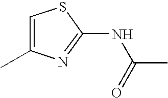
C1=C(C)N=C(NC(=O)C)S1
